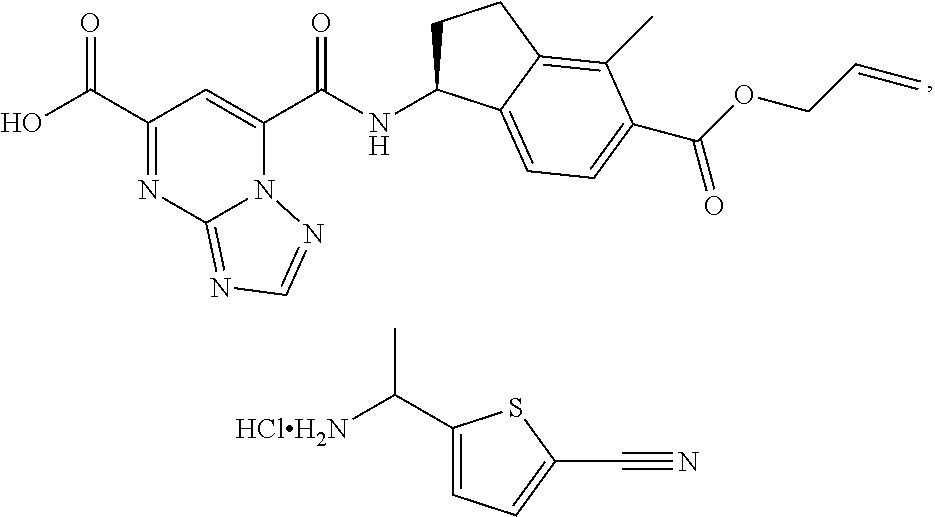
C1(C(=O)O)=NC2=NC=NN2C(C(=O)NC2CCC3=C(C)C(C(=O)OCC=C)=CC=C23)=C1.C1(C([HClH2N])C)=CC=C(C#N)S1
